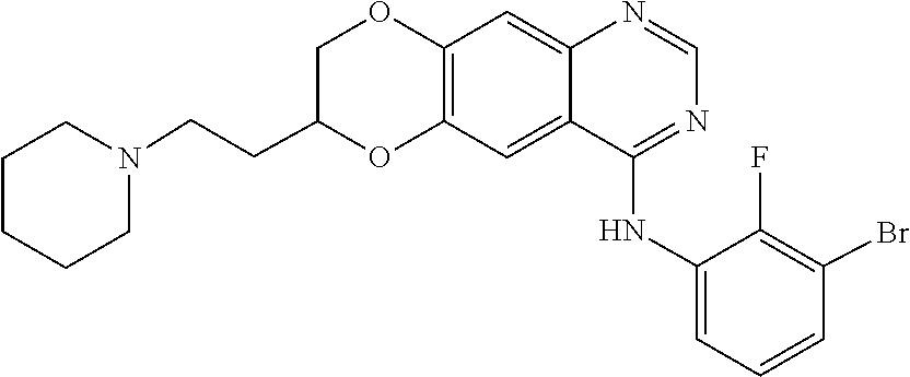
N1(CCC2COC3=C(O2)C=C2C(=C3)N=CN=C2NC2=CC=CC(Br)=C2F)CCCCC1
